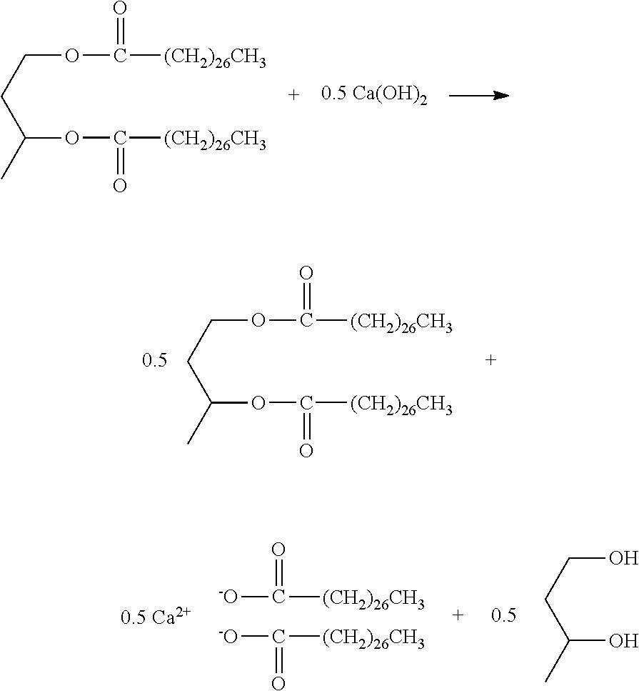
C(CC(C)OC(=O)[(CH2)26CH3])OC(=O)[(CH2)26CH3].C(CC(C)OC(=O)[(CH2)26CH3])OC(=O)[(CH2)26CH3].[-O]C(=O)[(CH2)26CH3].[-O]C(=O)[(CH2)26CH3].C(CC(C)O)O
